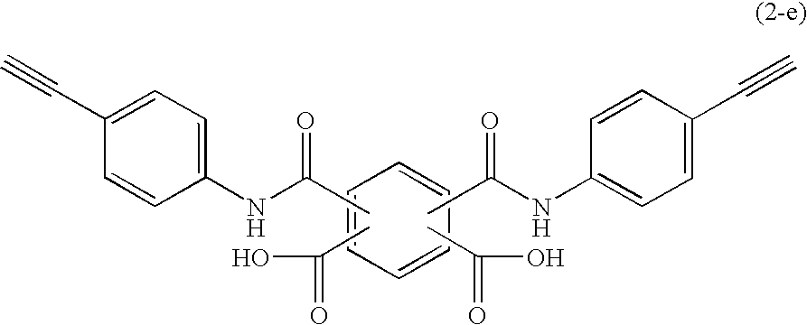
CC(NC1=CC=C(C#C)C=C1)=O.CC(=O)O.CC(NC1=CC=C(C#C)C=C1)=O.C1=CC=CC=C1.CC(O)=O
